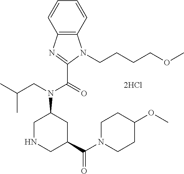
C1NCC(C(N2CCC(OC)CC2)=O)CC1N(CC(C)C)C(=O)C1=NC2=C(N1CCCCOC)C=CC=C2
